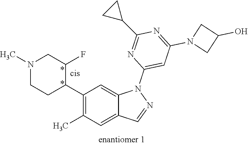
C1(C2C(F)CN(C)CC2)=C(C)C=C2C(=C1)N(C1=CC(N3CC(O)C3)=NC(C3CC3)=N1)N=C2
